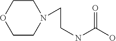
C1COCCN1CCNC(O)=O
